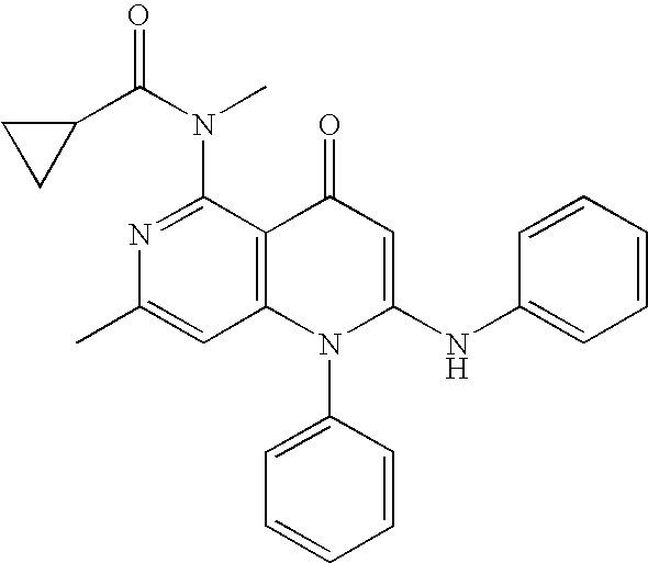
N1=C(N(C(C2CC2)=O)C)C2=C(C=C1C)N(C1=CC=CC=C1)C(NC1=CC=CC=C1)=CC2=O
